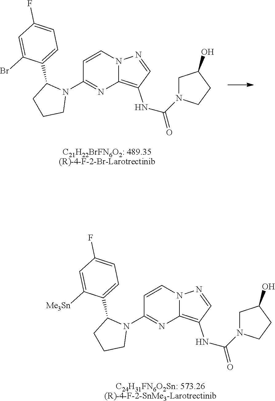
[C21H22BrFN6O2: 489.35(R)-4-F-2-Br-Larotrectinib].N12C(=C(NC(=O)N3CC(O)CC3)C=N1)N=C(N1C(C3=CC=C(F)C=C3Br)CCC1)C=C2.[C24H31FN6O2Sn: 573.26(R)-4-F-2-SnMe3-Larotrectinib].N12C(=C(NC(=O)N3CC(O)CC3)C=N1)N=C(N1C(C3=CC=C(F)C=C3[Me3Sn])CCC1)C=C2
